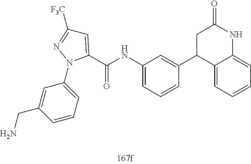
C1=CC=C(N2N=C([F3C])C=C2C(NC2=CC=CC(C3C4=CC=CC=C4NC(=O)C3)=C2)=O)C=C1CN
